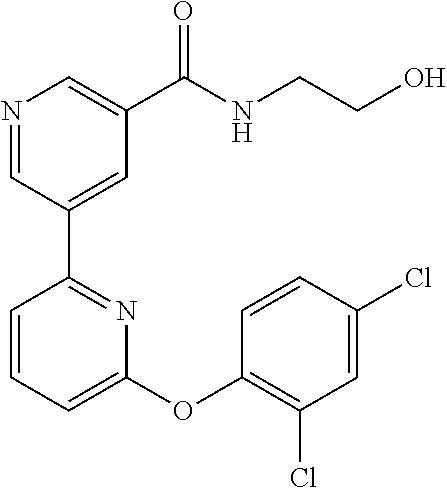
N1=CC(C2=NC(OC3=C(Cl)C=C(Cl)C=C3)=CC=C2)=CC(C(NCCO)=O)=C1
